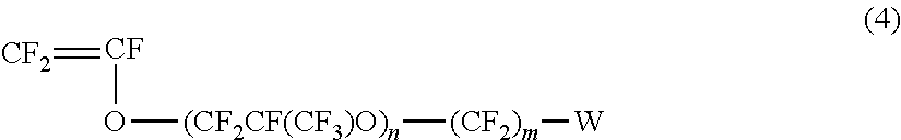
O([(CF2CF(CF3)O)n][(CF2)m][W])[CF]=[CF2]
